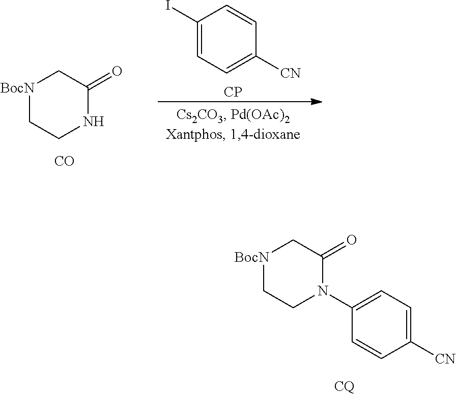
[BocN]1CCNC(=O)C1.[CO].[CP].C1(I)=CC=C([CN])C=C1.[BocN]1CCN(C2=CC=C([CN])C=C2)C(=O)C1
